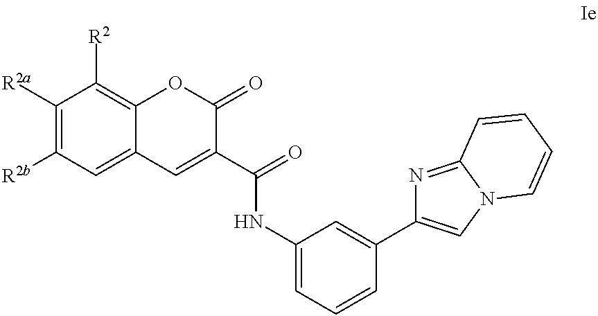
C1([R2a])=C([R2b])C=C2C(=C1[R2])OC(=O)C(C(=O)NC1=CC=CC(C3=CN4C(=N3)C=CC=C4)=C1)=C2
